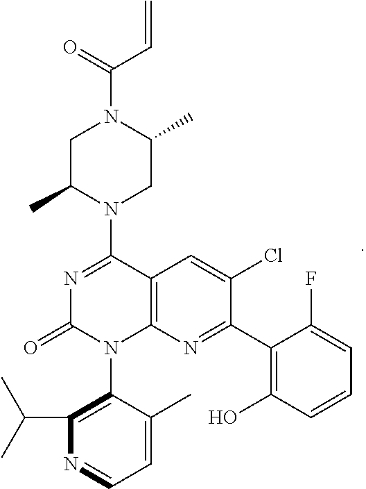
C1(N2C3=C(C(N4CC(C)N(C(=O)C=C)CC4C)=NC2=O)C=C(Cl)C(C2=C(O)C=CC=C2F)=N3)=C(C(C)C)N=CC=C1C
